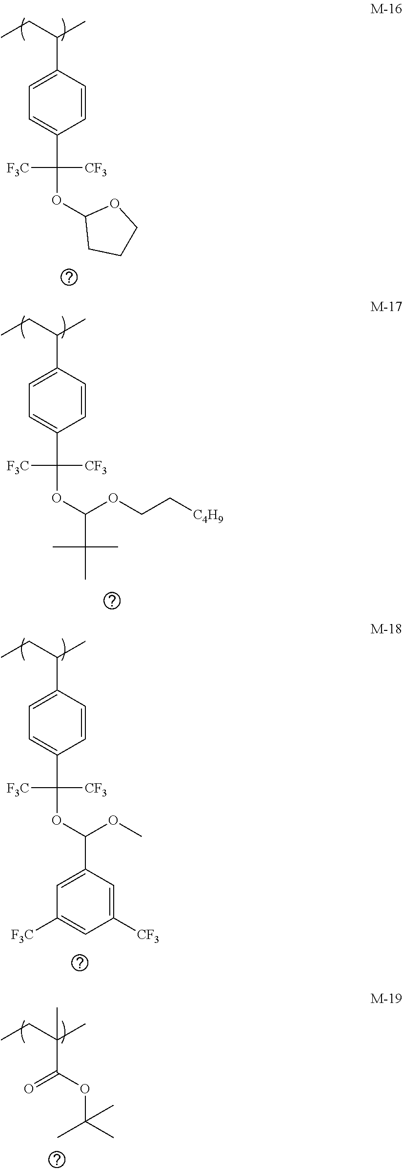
C1(C(CC)C)=CC=C(C(OC2CCCO2)([CF3])[F3C])C=C1.C1(C(CC)C)=CC=C(C(OC(C(C)(C)C)OCC[C4H9])([CF3])[F3C])C=C1.C1(C(CC)C)=CC=C(C(OC(C2=CC([F3C])=CC([CF3])=C2)OC)([CF3])[F3C])C=C1.C(C(CC)(C)C)(=O)OC(C)(C)C
